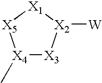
[X4]1(C)[X3][X2]([W])[X1][X5]1
